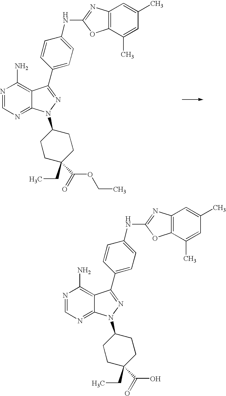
N1=CN=C2C(=C1N)C(C1=CC=C(NC3=NC4=C(O3)C(C)=CC(C)=C4)C=C1)=NN2C1CCC(CC)(C(OCC)=O)CC1.N1=CN=C2C(=C1N)C(C1=CC=C(NC3=NC4=C(O3)C(C)=CC(C)=C4)C=C1)=NN2C1CCC(CC)(C(O)=O)CC1
